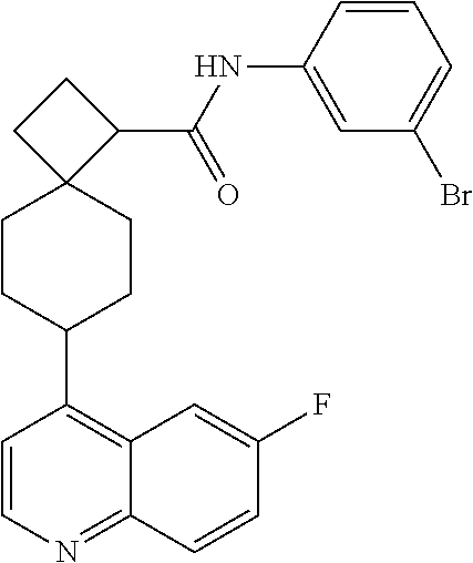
C1=CN=C2C(=C1C1CCC3(CC1)C(C(NC1=CC(Br)=CC=C1)=O)CC3)C=C(F)C=C2
